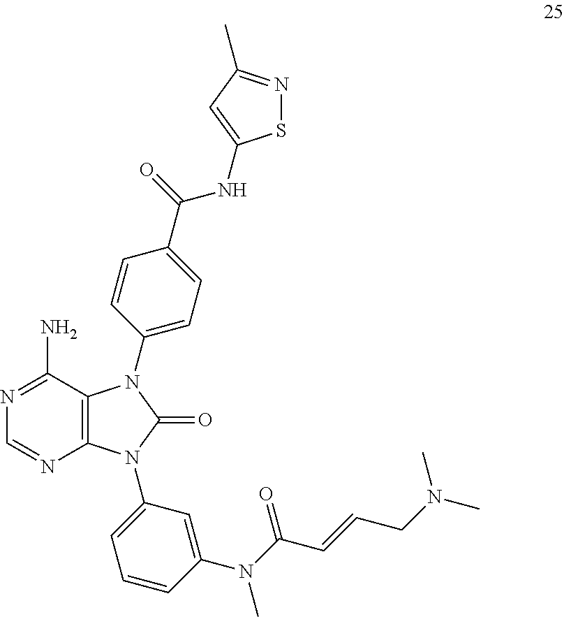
C12=C(C(N)=NC=N1)N(C1=CC=C(C(=O)NC3=CC(C)=NS3)C=C1)C(=O)N2C1=CC=CC(N(C(=O)C=CCN(C)C)C)=C1
